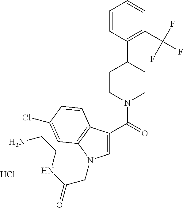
C1(C(=O)N2CCC(C3=C(C(F)(F)F)C=CC=C3)CC2)=CN(CC(NCCN)=O)C2=C1C=CC(Cl)=C2.Cl
